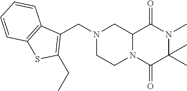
C12N(C(=O)C(C)(C)N(C)C1=O)CCN(CC1=C(CC)SC3=C1C=CC=C3)C2
